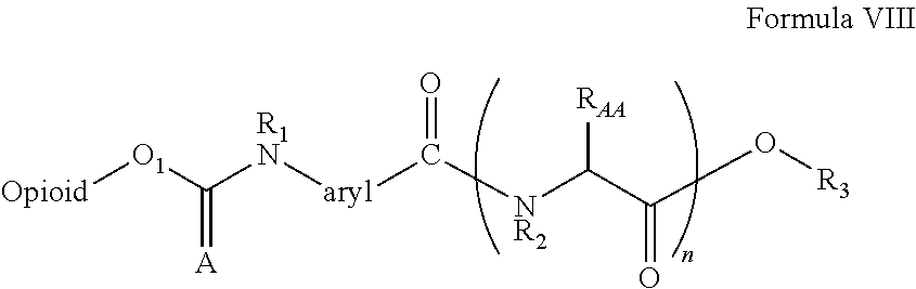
[O1]([Opioid])C([R1N][aryl]C([NR2]C(C(O[R3])=O)[RAA])=O)=[A]
